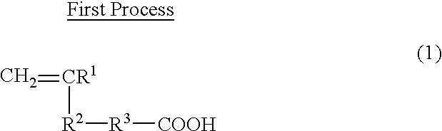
C=[CR1][R2][R3][COOH]
